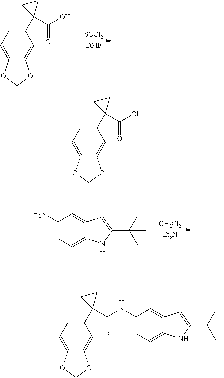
C1(C2(C(O)=O)CC2)=CC=C2C(=C1)OCO2.[SOCl2].[DMF].C1(C2(C(Cl)=O)CC2)=CC=C2C(=C1)OCO2.C1(N)=CC=C2C(=C1)C=C(C(C)(C)C)N2.[CH2Cl2].[Et3N].C(=O)(NC1=CC=C2C(=C1)C=C(C(C)(C)C)N2)C1(C2=CC=C3C(=C2)OCO3)CC1
